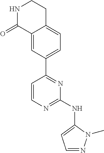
C12=CC(C3=NC(NC4=CC=NN4C)=NC=C3)=CC=C1CCNC2=O
